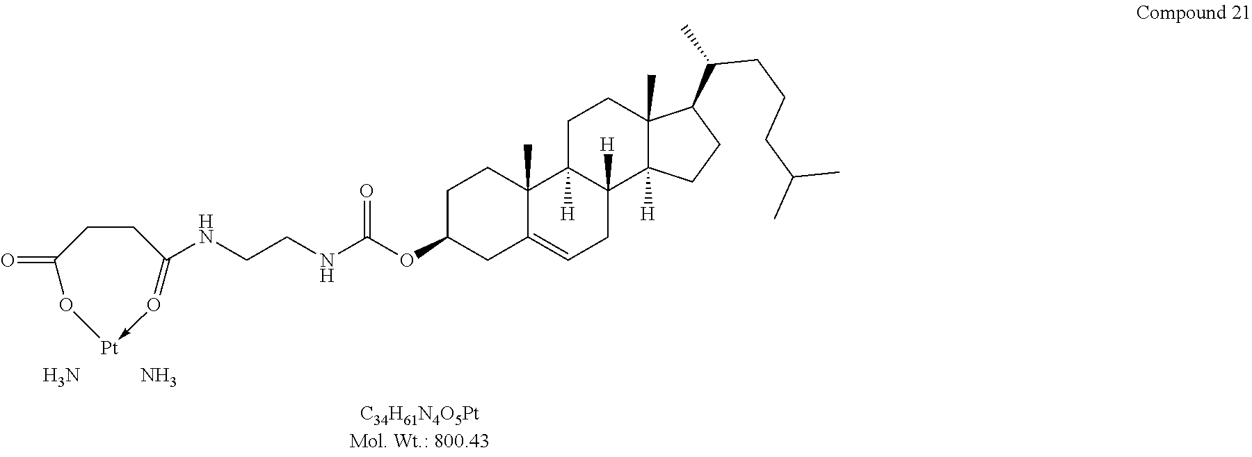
O=C1CCC(NCCNC(OC2CCC3(C)C(=CCC4([H])C3([H])CCC3(C)C4([H])CCC3C(CCCC(C)C)C)C2)=O)=O->[Pt]O1.N.N
